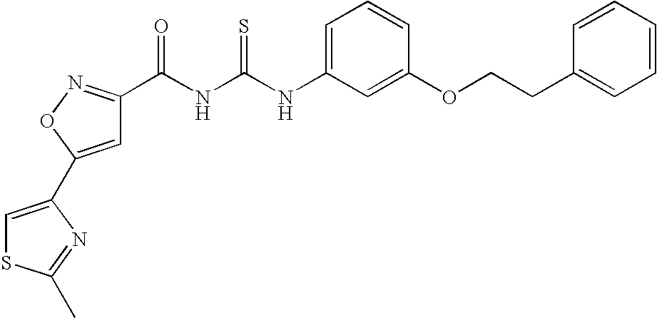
N(C(=S)NC(=O)C1=NOC(C2=CSC(C)=N2)=C1)C1=CC=CC(OCCC2=CC=CC=C2)=C1
